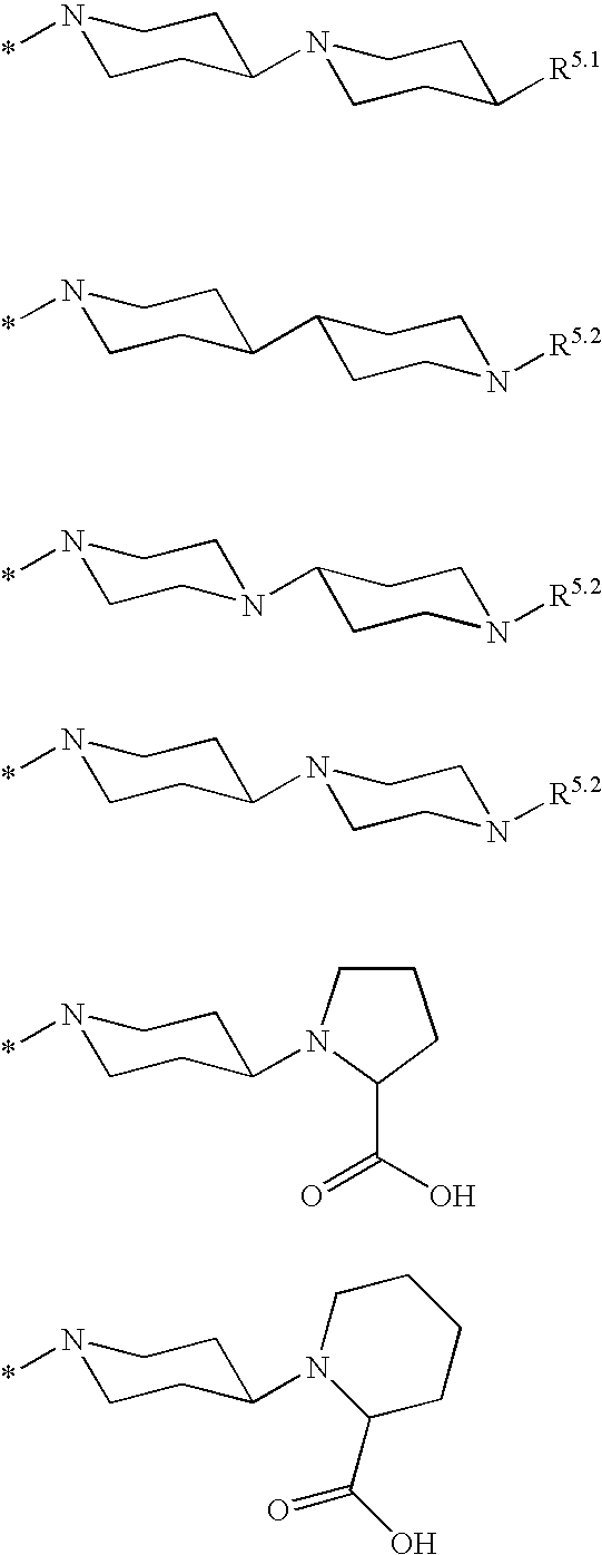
N1(*)CCC(N2CCC([R5.1])CC2)CC1.N1(*)CCC(C2CCN([R5.2])CC2)CC1.N1(*)CCN(C2CCN([R5.2])CC2)CC1.N1(*)CCC(N2CCN([R5.2])CC2)CC1.N1(*)CCC(N2CCCC2C(O)=O)CC1.N1(*)CCC(N2C(C(O)=O)CCCC2)CC1
